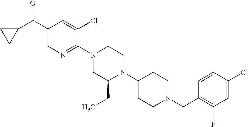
C1(Cl)=CC(F)=C(CN2CCC(N3C(CC)CN(C4=NC=C(C(C5CC5)=O)C=C4Cl)CC3)CC2)C=C1
